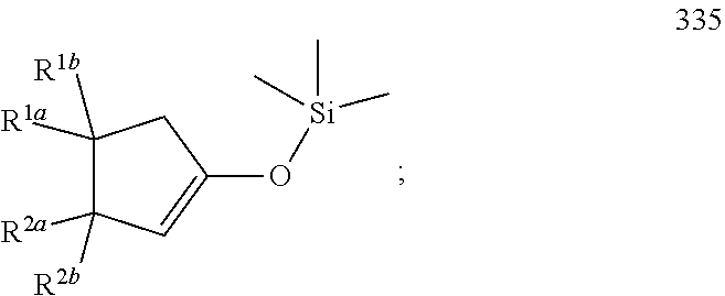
C1([R1a])([R1b])C([R2a])([R2b])C=C(O[Si](C)(C)C)C1
